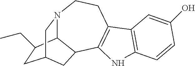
C1C(CC)C2N3CC1CC2C1=C(CC3)C2=C(N1)C=CC(O)=C2
